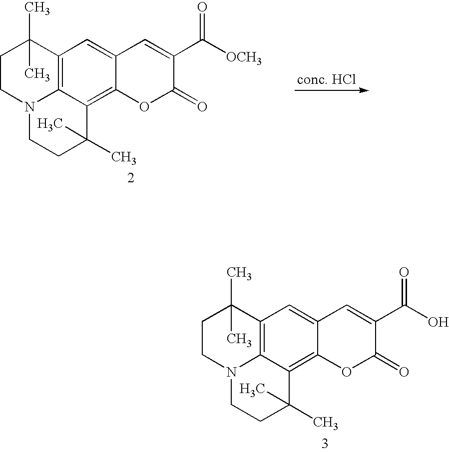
C1CN2C3=C(C1(C)C)C=C1C(=C3C(C)(C)CC2)OC(=O)C(C([OCH3])=O)=C1.C1CN2C3=C(C1(C)C)C=C1C(=C3C(C)(C)CC2)OC(=O)C(C(O)=O)=C1
